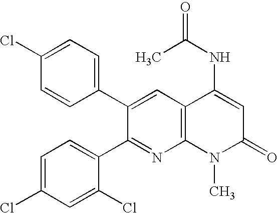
C1(Cl)=CC=C(C2=CC3=C(N=C2C2=CC=C(Cl)C=C2Cl)N(C)C(=O)C=C3NC(C)=O)C=C1
